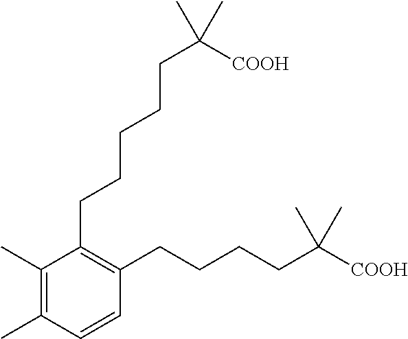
C1(C)=C(C)C=CC(CCCCC([COOH])(C)C)=C1CCCCCC(C)([COOH])C
